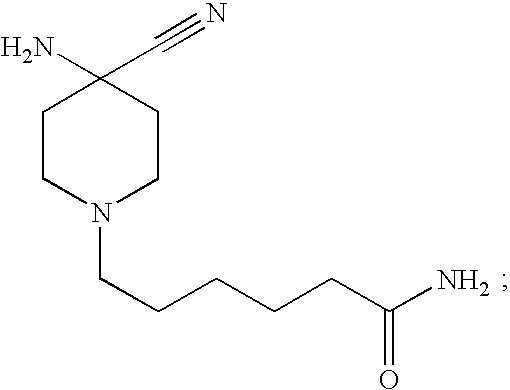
C(CCCN1CCC(N)(C#N)CC1)CC(N)=O
